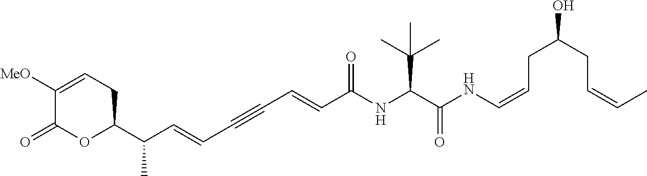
C1([MeO])=CCC(C(C=CC#CC=CC(NC(C(C)(C)C)C(=O)NC=CCC(CC=CC)O)=O)C)OC1=O
